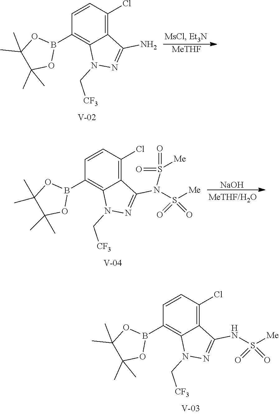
[MeTHF].C1(B2OC(C)(C)C(C)(C)O2)=C2C(=C(Cl)C=C1)C(N)=NN2C[CF3].C1(B2OC(C)(C)C(C)(C)O2)=C2C(=C(Cl)C=C1)C(NS([Me])(=O)=O)=NN2C[CF3].C1(B2OC(C)(C)C(C)(C)O2)=C2C(=C(Cl)C=C1)C(N(S([Me])(=O)=O)S(=O)(=O)[Me])=NN2C[CF3].[NaOH]
